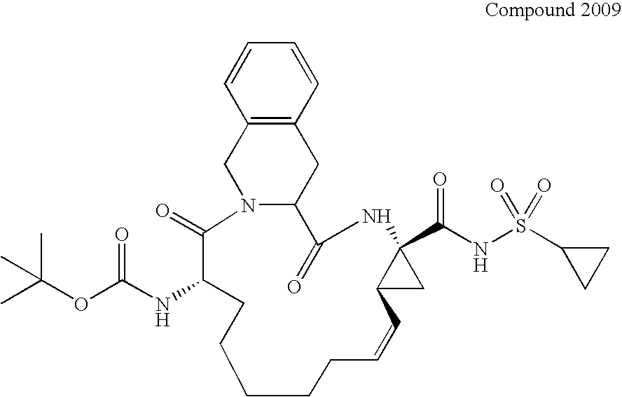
C12=C(C=CC=C1)CC1N(C2)C(=O)C(NC(=O)OC(C)(C)C)CCCCCC=CC2C(C(NS(C3CC3)(=O)=O)=O)(NC1=O)C2
